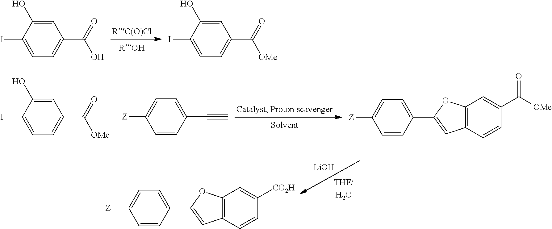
C1(O)=CC(C(=O)O)=CC=C1I.C1(O)=CC(C(=O)[OMe])=CC=C1I.[Z]C1=CC=C(C#C)C=C1.C1(O)=CC(C(=O)[OMe])=CC=C1I.[Z]C1=CC=C(C2=CC3=C(O2)C=C(C([OMe])=O)C=C3)C=C1.[Z]C1=CC=C(C2=CC3=C(O2)C=C([CO2H])C=C3)C=C1.[LiOH]
